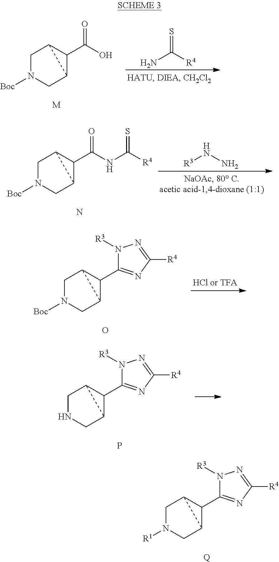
C1N([Boc])CC2C(C(O)=O)C12.[M].NC([R4])=S.C1N([Boc])CC2C(C(NC([R4])=S)=O)C12.N.[R3]NN.C1N([Boc])CC2C(C3=NC([R4])=NN3[R3])C12.O.C1NCC2C(C3=NC([R4])=NN3[R3])C12.P.C1N([R1])CC2C(C3=NC([R4])=NN3[R3])C12.[Q]
